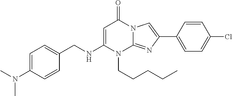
N1(CCCCC)C2=NC(C3=CC=C(Cl)C=C3)=CN2C(=O)C=C1NCC1=CC=C(N(C)C)C=C1
